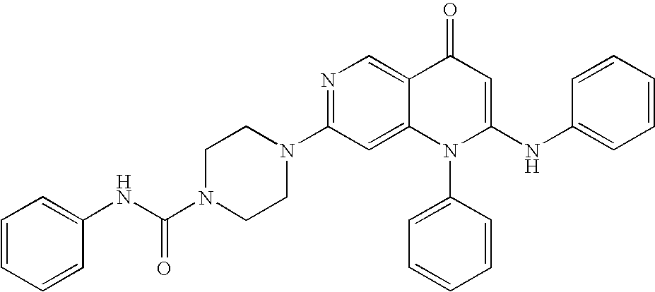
C1CN(C2=NC=C3C(=C2)N(C2=CC=CC=C2)C(NC2=CC=CC=C2)=CC3=O)CCN1C(NC1=CC=CC=C1)=O
